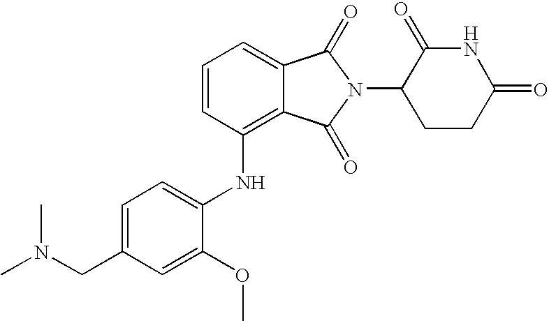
C1=CC(NC2=CC=C(CN(C)C)C=C2OC)=C2C(=C1)C(=O)N(C1CCC(=O)NC1=O)C2=O
